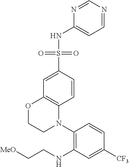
C1=C(S(NC2=CC=NC=N2)(=O)=O)C=CC2=C1OCCN2C1=C(NCC[MeO])C=C([CF3])C=C1
